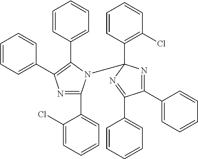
C1=CC=C(C2=C(C3=CC=CC=C3)N(C3(C4=C(Cl)C=CC=C4)N=C(C4=CC=CC=C4)C(C4=CC=CC=C4)=N3)C(C3=CC=CC=C3Cl)=N2)C=C1
